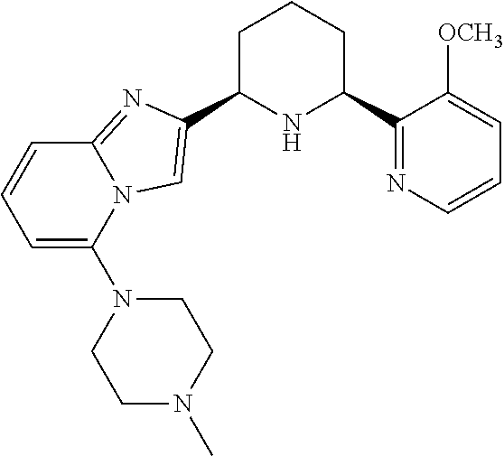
C1C(C2=CN3C(=N2)C=CC=C3N2CCN(C)CC2)NC(C2=NC=CC=C2[OCH3])CC1
